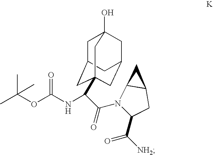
C1C2CC3(C(C(N4C(C([NH2])=O)CC5C4C5)=O)NC(OC(C)(C)C)=O)CC(CC1(O)C3)C2
